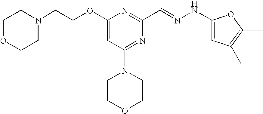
C(COC1=CC(N2CCOCC2)=NC(C=NNC2=CC(C)=C(C)O2)=N1)N1CCOCC1
